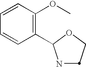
N1C(C2=C(OC)C=CC=C2)OCC1
